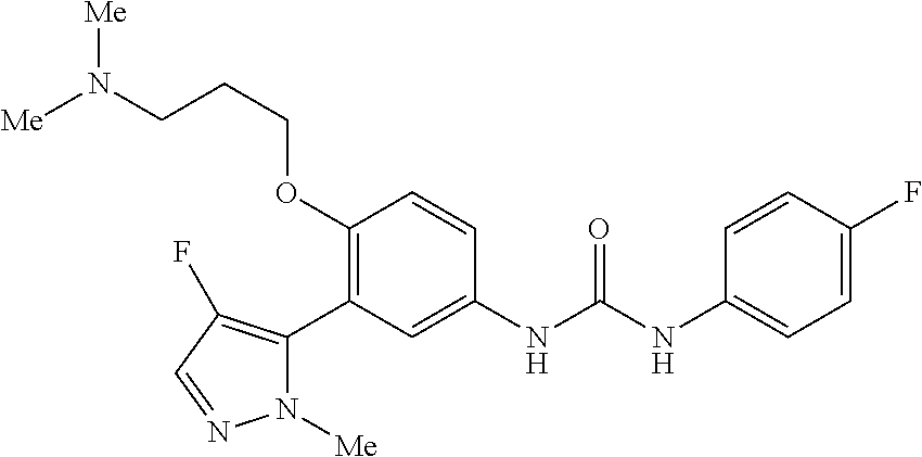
C1(OCCCN([Me])[Me])=C(C2=C(F)C=NN2[Me])C=C(NC(NC2=CC=C(F)C=C2)=O)C=C1
